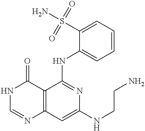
C12=C(C=C(NCCN)N=C1NC1=CC=CC=C1S(=O)(=O)N)N=CNC2=O
